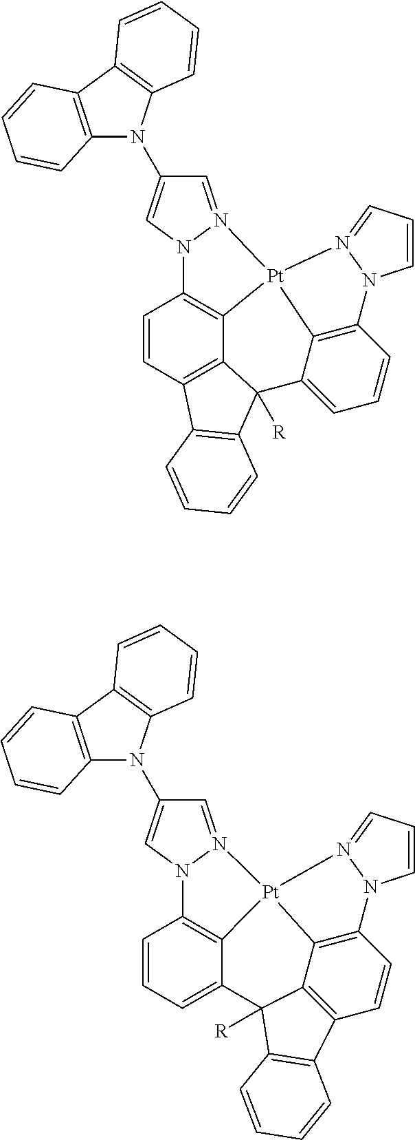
C12=C(C3=C(N1C1=CN4N(=C1)[Pt]15C6=C4C=CC4=C6C([R])(C6=C4C=CC=C6)C4=CC=CC(=C14)N1C=CC=N51)C=CC=C3)C=CC=C2.C12=C(C3=C(N1C1=CN4N(=C1)[Pt]15C6=C4C=CC=C6C4([R])C6=C(C=CC(=C61)N1C=CC=N51)C1=C4C=CC=C1)C=CC=C3)C=CC=C2
